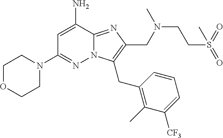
N12C(=NC(CN(CCS(=O)(=O)C)C)=C1CC1=C(C)C([CF3])=CC=C1)C(N)=CC(N1CCOCC1)=N2
